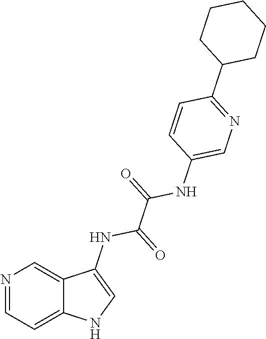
N1=CC=C2C(=C1)C(NC(=O)C(=O)NC1=CN=C(C3CCCCC3)C=C1)=CN2
